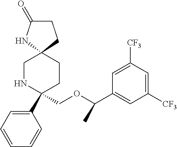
C1NC(C2=CC=CC=C2)(COC(C2=CC([CF3])=CC([CF3])=C2)C)CCC12NC(=O)CC2
